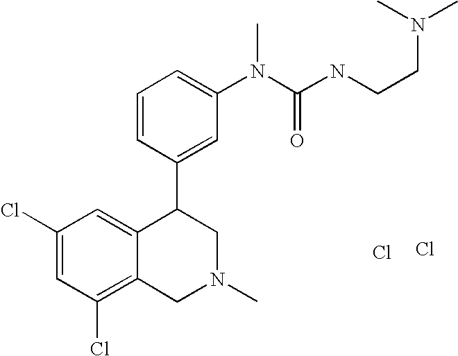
C1(Cl)=C2C(=CC(Cl)=C1)C(C1=CC(N(C(=O)NCCN(C)C)C)=CC=C1)CN(C)C2.Cl.Cl
